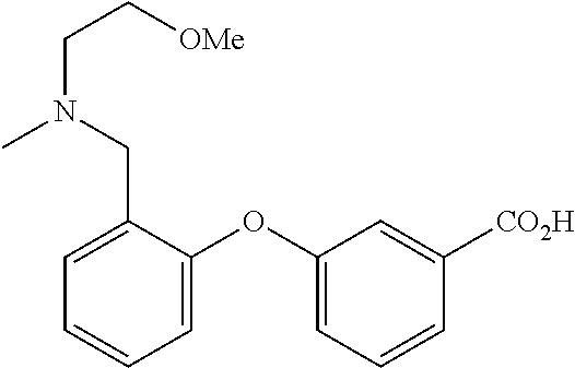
C1=CC=C(OC2=CC=CC([CO2H])=C2)C(CN(C)CC[OMe])=C1
